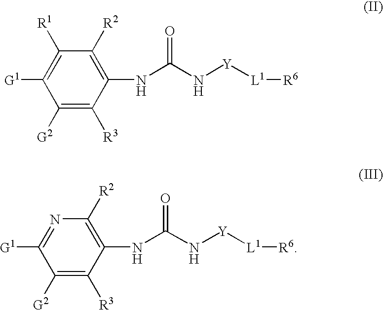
[G1]C1=C([R1])C([R2])=C(NC(N[Y][L1][R6])=O)C([R3])=C1[G2].[G1]C1=NC([R2])=C(NC(N[Y][L1][R6])=O)C([R3])=C1[G2]
